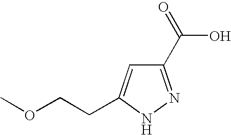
C1(C(=O)O)=NNC(CCOC)=C1
